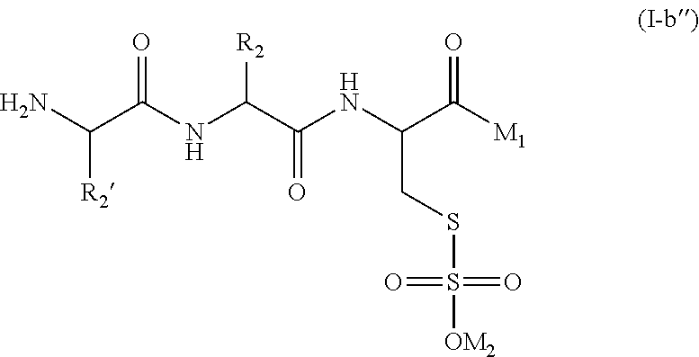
N(C(C(NC(C([M1])=O)CSS([OM2])(=O)=O)=O)[R2])C(C(N)[R2])=O
